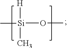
[Si](OC)([H])(C)C
